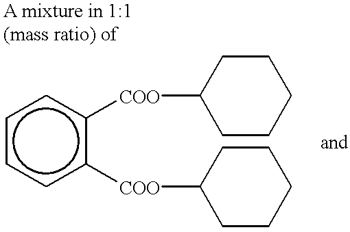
c1ccc([COO]C2CCCCC2)c([COO]C2CCCCC2)c1
